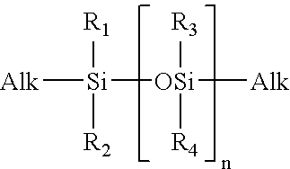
[Alk][Si]([OSi]([Alk])([R3])[R4])([R1])[R2]
